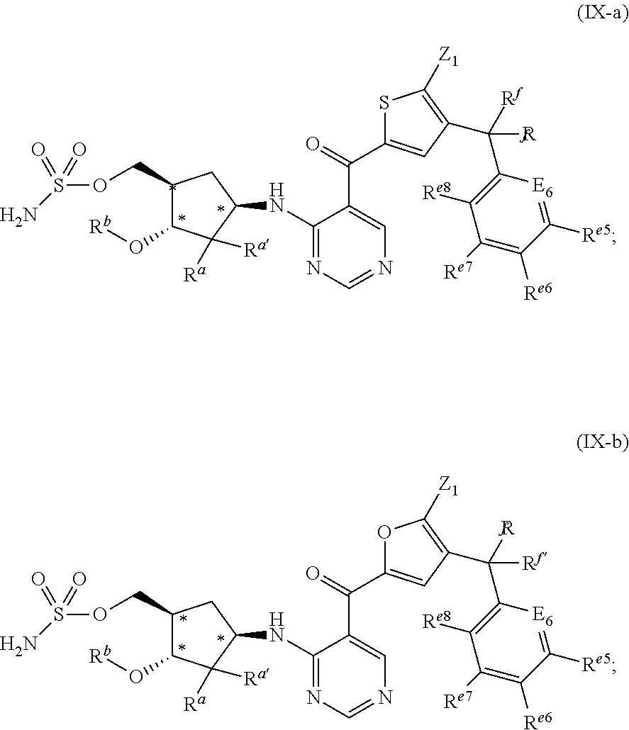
C1(COS(N)(=O)=O)C(O[Rb])C([Ra])([Ra])C(NC2=NC=NC=C2C(=O)C2=CC(C([Rf])(C3=C([Re8])C([Re7])=C([Re6])C([Re5])=[E6]3)[Rf])=C([Z1])S2)C1.C1(COS(N)(=O)=O)C(O[Rb])C([Ra])([Ra])C(NC2=NC=NC=C2C(=O)C2=CC(C([Rf])(C3=C([Re8])C([Re7])=C([Re6])C([Re5])=[E6]3)[Rf])=C([Z1])O2)C1
